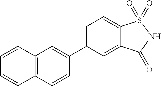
C1(C2=CC=C3C(=C2)C(=O)NS3(=O)=O)=CC2=C(C=C1)C=CC=C2
